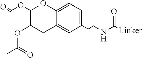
C1(CCNC(=O)[Linker])=CC=C2C(=C1)CC(OC(=O)C)C(OC(C)=O)O2
